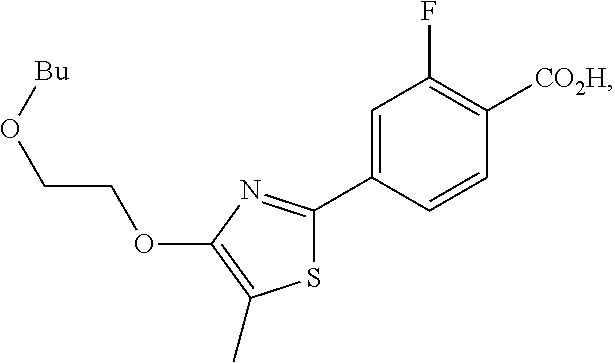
S1C(C2=CC(F)=C([CO2H])C=C2)=NC(OCCO[Bu])=C1C
